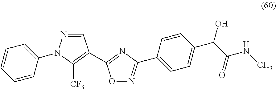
C1=CC=CC(N2N=CC(C3=NC(C4=CC=C(C(C(NC)=O)O)C=C4)=NO3)=C2[CF3])=C1
